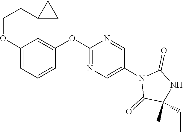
C12=CC=CC(OC3=NC=C(N4C(=O)C(CC)(C)NC4=O)C=N3)=C1C1(CCO2)CC1
